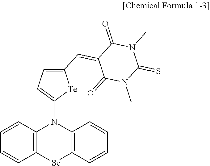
C12=C([Se]C3=C(N1C1=CC=C(C=C4C(=O)N(C)C(=S)N(C)C4=O)[Te]1)C=CC=C3)C=CC=C2
